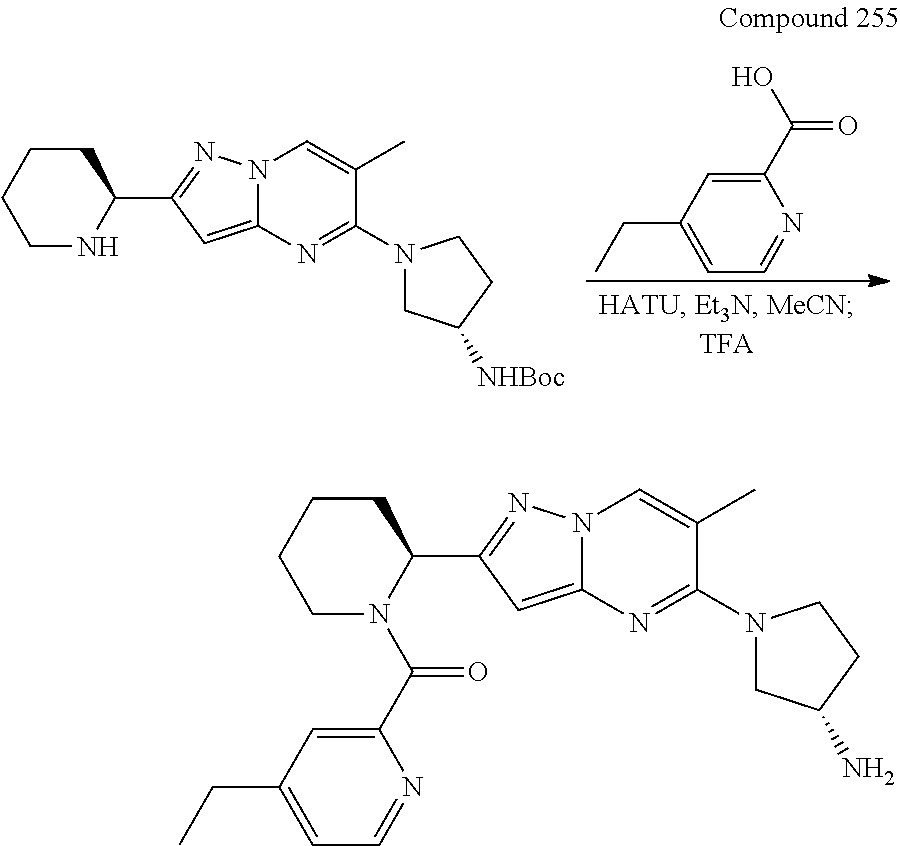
C1CCCNC1C1=NN2C(=C1)N=C(N1CC([NHBoc])CC1)C(C)=C2.C1(C(=O)O)=CC(CC)=CC=N1.C1CCCN(C(C2=CC(CC)=CC=N2)=O)C1C1=NN2C(=C1)N=C(N1CC(N)CC1)C(C)=C2
